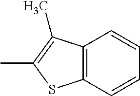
C12=C(C(C)=C(C)S1)C=CC=C2
